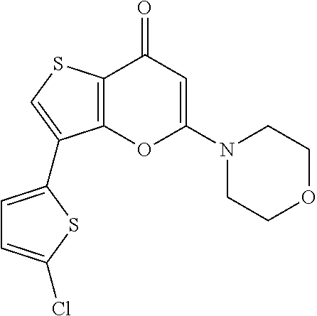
C12=C(C(=O)C=C(N3CCOCC3)O1)SC=C2C1=CC=C(Cl)S1
